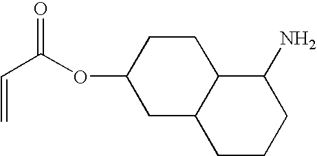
O=C(OC1CC2C(CC1)C(N)CCC2)C=C
